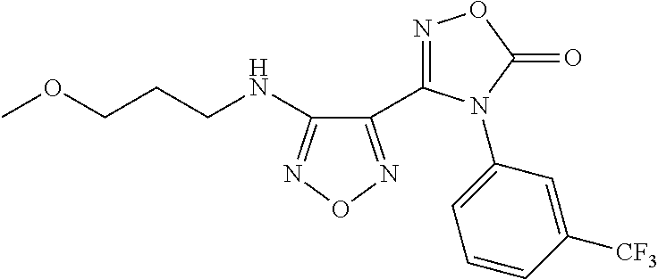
C1(C2=NOC(=O)N2C2=CC=CC([CF3])=C2)=NON=C1NCCCOC
